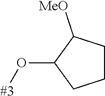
C1(O[#3])CCCC1[MeO]
